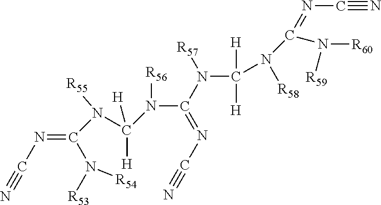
N#CN=C(N(C(N(C(=NC#N)N(C([H])([H])N([R58])C(N([R60])[R59])=NC#N)[R57])[R56])([H])[H])[R55])N([R53])[R54]
